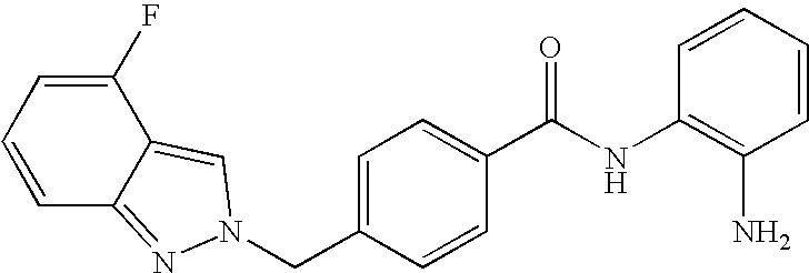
C(C1=CC=C(C(NC2=C(N)C=CC=C2)=O)C=C1)N1N=C2C=CC=C(F)C2=C1
